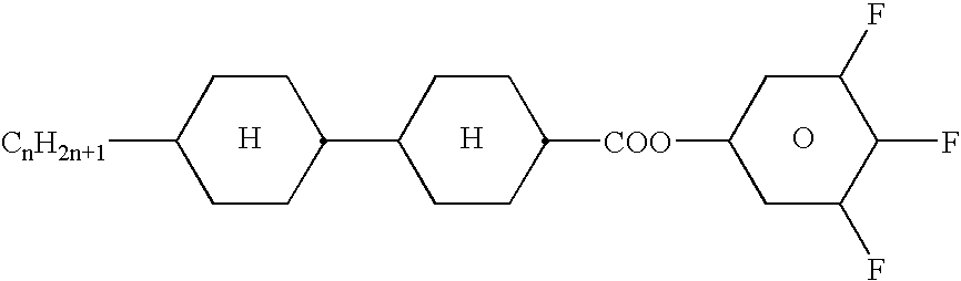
[H].[H].C1([CnH2n+1])CCC(C2CCC([COO]C3CC(F)C(F)C(F)C3)CC2)CC1.O
